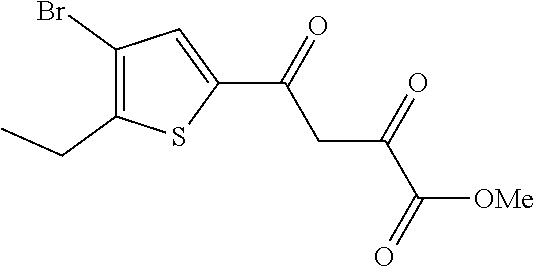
C1(CC)=C(Br)C=C(C(CC(C(=O)[OMe])=O)=O)S1
